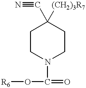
C1CN(C(=O)O[R6])CCC1(C#N)[(CH2)3R7]
